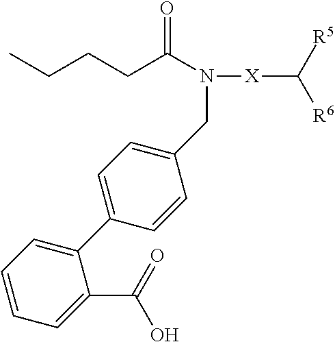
N(C(CCCC)=O)(CC1=CC=C(C2=CC=CC=C2C(=O)O)C=C1)[X]C([R6])[R5]
